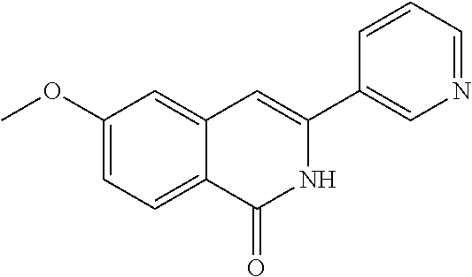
C1(OC)=CC=C2C(=C1)C=C(C1=CN=CC=C1)NC2=O
